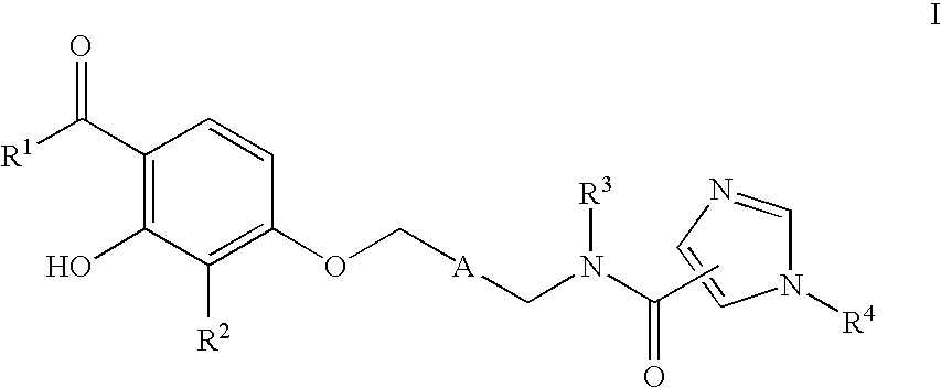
N1([R4])C=NC=C1.C1(C([R1])=O)=C(O)C([R2])=C(OC[A]CN(C(C)=O)[R3])C=C1
